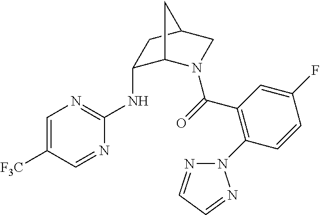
C1=C([F3C])C=NC(NC2C3N(C(=O)C4=C(N5N=CC=N5)C=CC(F)=C4)CC(C2)C3)=N1
